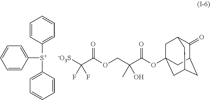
C1=CC([S+](C2=CC=CC=C2)C2=CC=CC=C2)=CC=C1.[-O3S]C(C(OCC(C(OC12CC3CC(CC(C1)C3=O)C2)=O)(C)O)=O)(F)F
